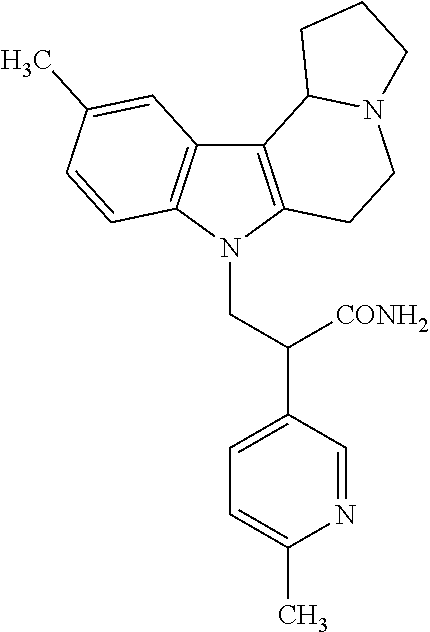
C12=C(N(CC(C3=CC=C(C)N=C3)[CONH2])C3=C1C=C(C)C=C3)CCN1C2CCC1
